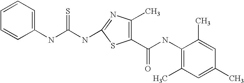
C1(NC(NC2=NC(C)=C(C(NC3=C(C)C=C(C)C=C3C)=O)S2)=S)=CC=CC=C1
